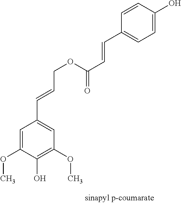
C1=C(OC)C(O)=C(OC)C=C1C=CCOC(C=CC1=CC=C(O)C=C1)=O
